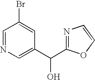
C1=NC=C(C(O)C2=NC=CO2)C=C1Br
